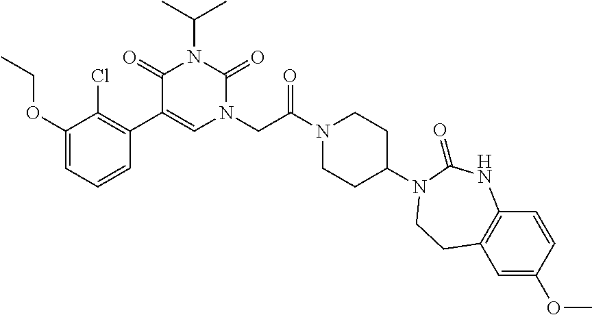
C1(OCC)=CC=CC(C2=CN(CC(N3CCC(N4C(=O)NC5=C(C=C(OC)C=C5)CC4)CC3)=O)C(=O)N(C(C)C)C2=O)=C1Cl
